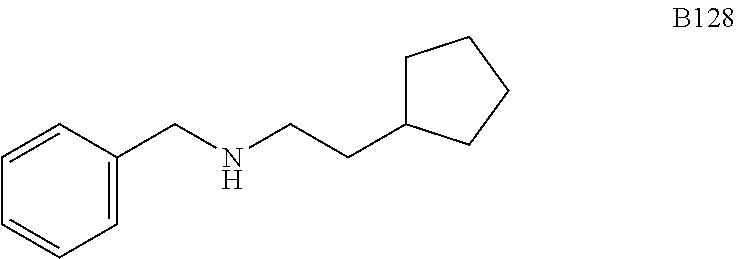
C1=C(CNCCC2CCCC2)C=CC=C1
